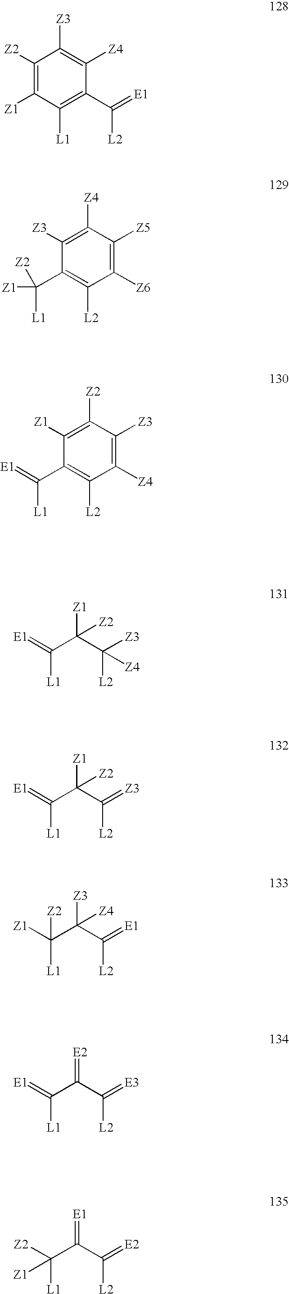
C1([Z2])=C([Z1])C([L1])=C(C(=[E1])[L2])C([Z4])=C1[Z3].C1([Z5])=C([Z6])C([L2])=C(C([Z1])([L1])[Z2])C([Z3])=C1[Z4].C1([Z3])=C([Z4])C([L2])=C(C([L1])=[E1])C([Z1])=C1[Z2].[E1]=C(C(C([Z3])([L2])[Z4])([Z1])[Z2])[L1].[E1]=C(C(C(=[Z3])[L2])([Z1])[Z2])[L1].[Z1]C(C(C(=[E1])[L2])([Z3])[Z4])([L1])[Z2].[E1]=C(C(C(=[E3])[L2])=[E2])[L1].[Z2]C(C(C(=[E2])[L2])=[E1])([L1])[Z1]
